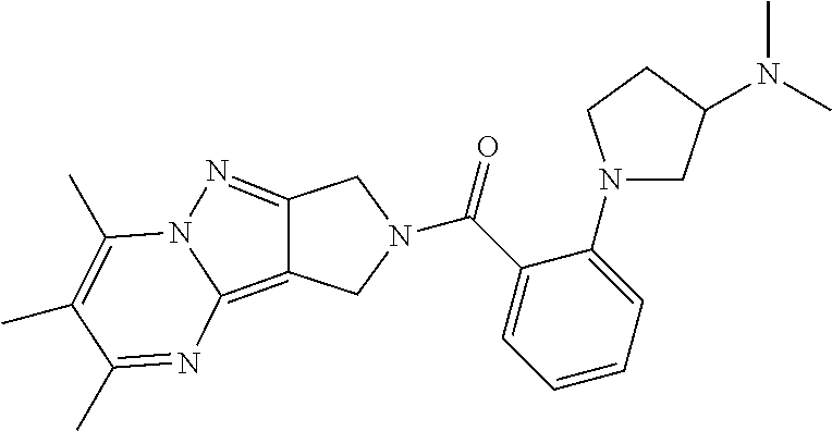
C(N1CC2=C3N(N=C2C1)C(C)=C(C)C(C)=N3)(C1=CC=CC=C1N1CC(N(C)C)CC1)=O
